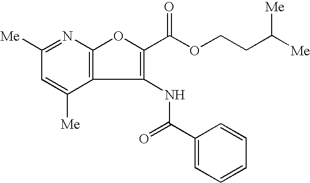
C1([Me])=CC([Me])=NC2=C1C(NC(C1=CC=CC=C1)=O)=C(C(OCCC([Me])[Me])=O)O2
